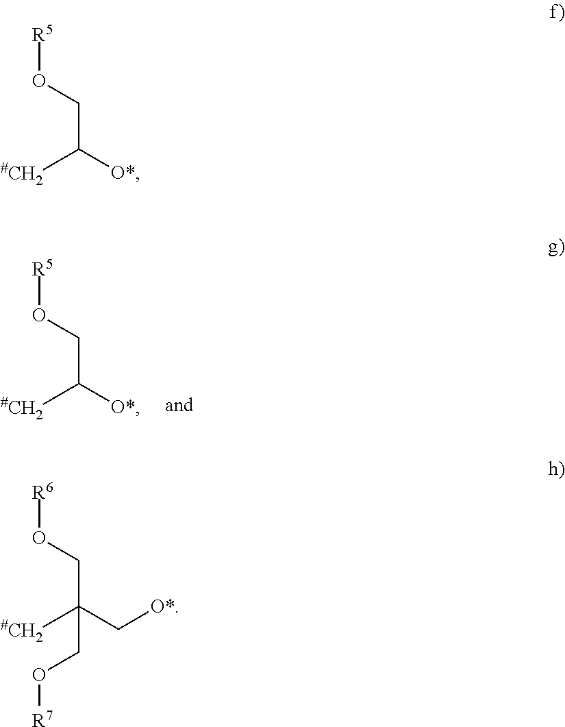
[R5]OCC([#CH2])[O*].[R5]OCC([#CH2])[O*].[R6]OCC([#CH2])(C[O*])CO[R7]
